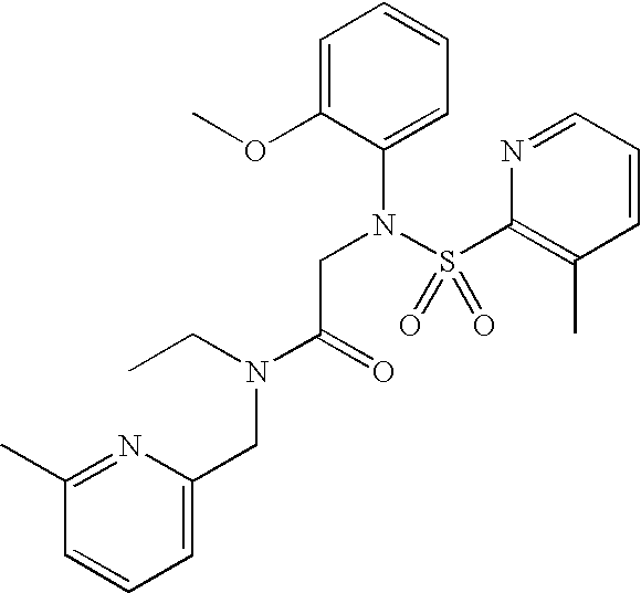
C1=C(OC)C(N(S(C2=C(C)C=CC=N2)(=O)=O)CC(N(CC2=CC=CC(C)=N2)CC)=O)=CC=C1
